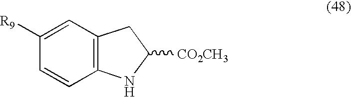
C1([R9])=CC2=C(C=C1)NC([CO2CH3])C2
